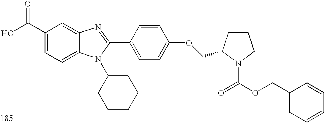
OC(C1=CC=C2C(=C1)N=C(C1=CC=C(OCC3CCCN3C(OCC3=CC=CC=C3)=O)C=C1)N2C1CCCCC1)=O
